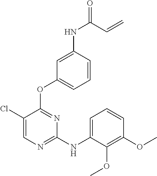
C1(Cl)=CN=C(NC2=CC=CC(OC)=C2OC)N=C1OC1=CC=CC(NC(=O)C=C)=C1
